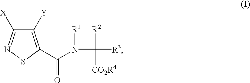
C1(C(N([R1])C([R2])([CO2R4])[R3])=O)=C([Y])C([X])=NS1
